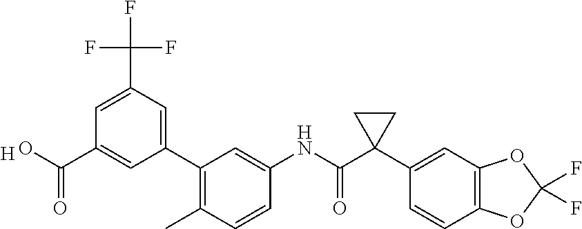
[H].C1=CC(C)=C(C2=CC(C(F)(F)F)=CC(C(O)=O)=C2)C=C1NC(C1(C2=CC3=C(C=C2)OC(F)(F)O3)CC1)=O
